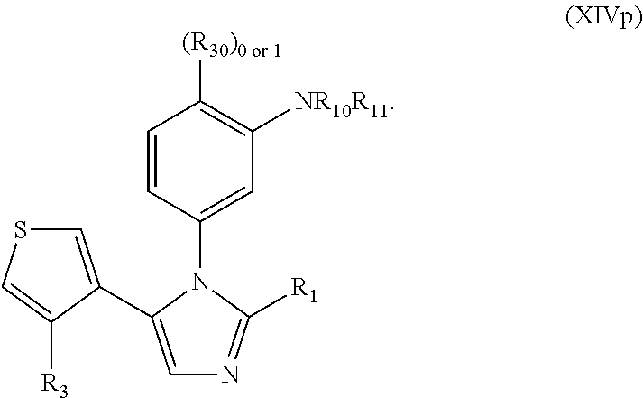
C1=CC(N2C(C3=CSC=C3[R3])=CN=C2[R1])=CC([NR10R11])=C1[(R30)0 or 1]
